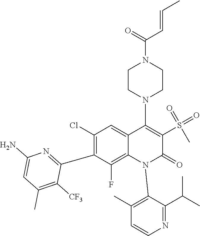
C1(Cl)=C(C2=NC(N)=CC(C)=C2[CF3])C(F)=C2C(=C1)C(N1CCN(C(=O)C=CC)CC1)=C(S(C)(=O)=O)C(=O)N2C1=C(C)C=CN=C1C(C)C
